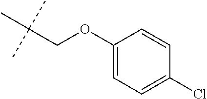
C(OC1=CC=C(Cl)C=C1)C(C)(C)C
